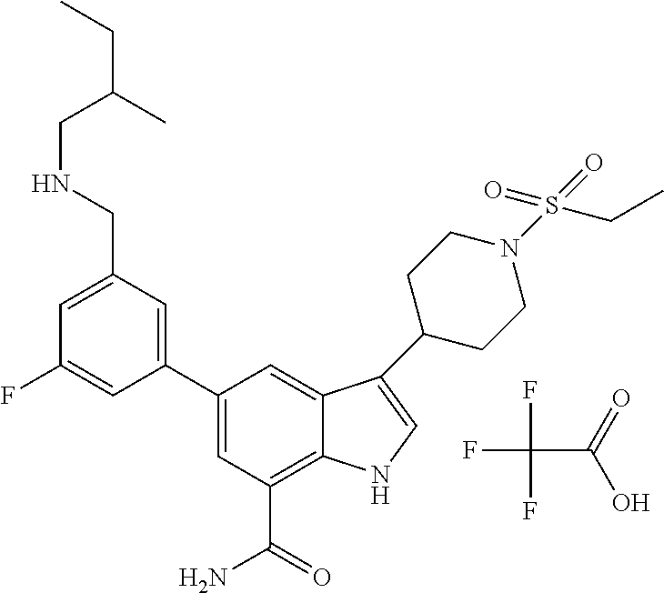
FC(C(=O)O)(F)F.C1=C(CNCC(C)CC)C=C(C2=CC(C(=O)N)=C3C(=C2)C(C2CCN(S(=O)(=O)CC)CC2)=CN3)C=C1F
